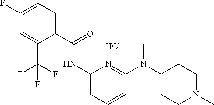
C1(C(=O)NC2=CC=CC(N(C3CCN(C)CC3)C)=N2)=CC=C(F)C=C1C(F)(F)F.Cl
